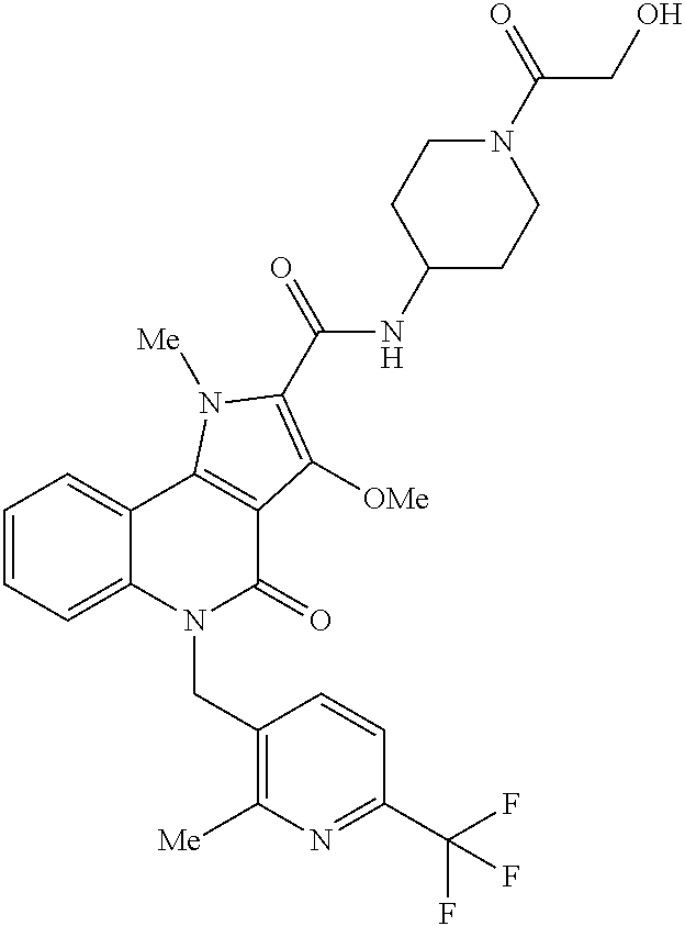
C1(CN2C(=O)C3=C(C4=CC=CC=C24)N([Me])C(C(=O)NC2CCN(C(CO)=O)CC2)=C3[OMe])=C([Me])N=C(C(F)(F)F)C=C1
